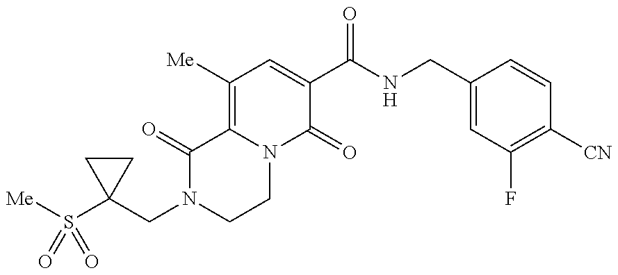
[Me]S(C1(CN2CCN3C(=C([Me])C=C(C(NCC4=CC(F)=C([CN])C=C4)=O)C3=O)C2=O)CC1)(=O)=O
